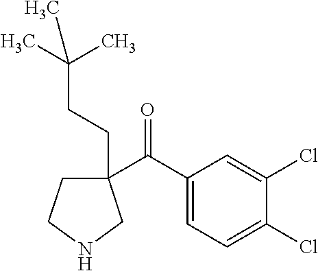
C1(C(C2=CC=C(Cl)C(Cl)=C2)=O)(CCC(C)(C)C)CCNC1
